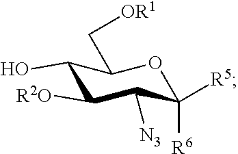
C1(O)C([R2O])C([N3])C([R5])([R6])OC1C[OR1]
